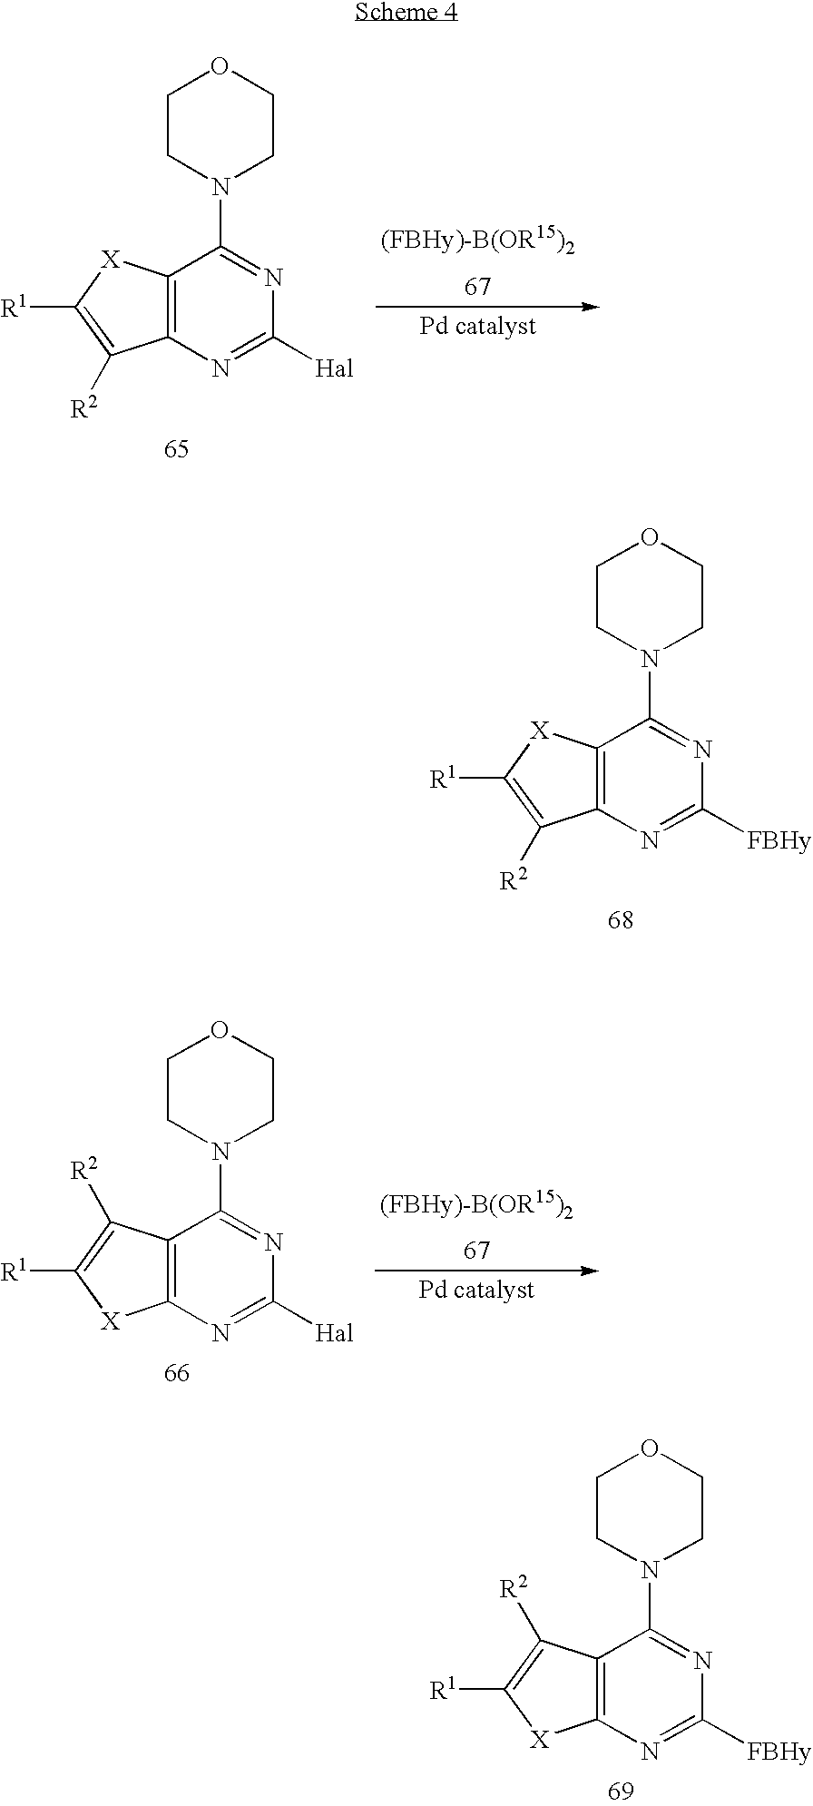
C12=C([X]C([R1])=C1[R2])C(N1CCOCC1)=NC([FBHy])=N2.C12=C(C([R2])=C([R1])[X]1)C(N1CCOCC1)=NC([FBHy])=N2.C12=C([X]C([R1])=C1[R2])C(N1CCOCC1)=NC([Hal])=N2.C12=C(C([R2])=C([R1])[X]1)C(N1CCOCC1)=NC([Hal])=N2
